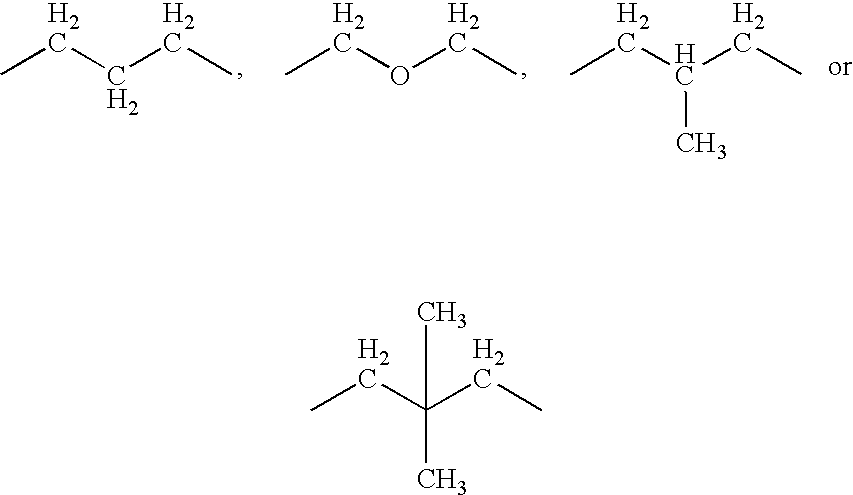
CCOCC.CCCCC.CCC(CC)C.CCC(CC)(C)C
